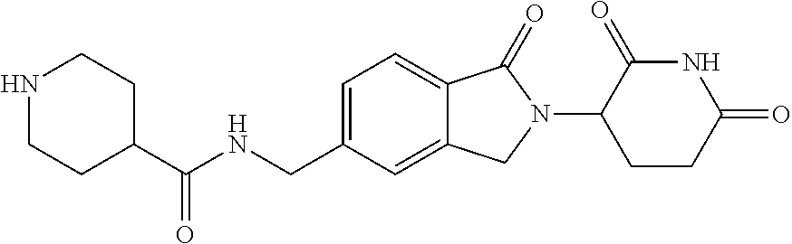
C1(C(NCC2=CC=C3C(=C2)CN(C2CCC(=O)NC2=O)C3=O)=O)CCNCC1
